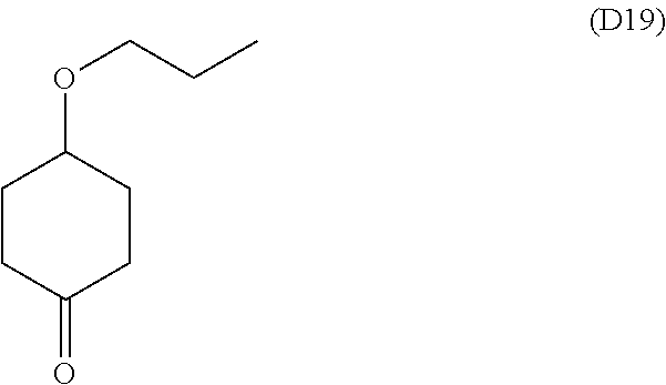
C1CC(=O)CCC1OCCC
